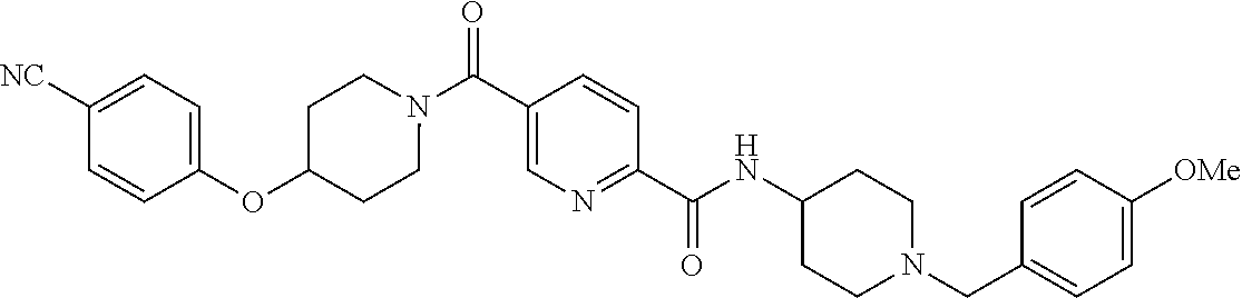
N(C(C1=NC=C(C(N2CCC(OC3=CC=C([CN])C=C3)CC2)=O)C=C1)=O)C1CCN(CC2=CC=C([OMe])C=C2)CC1
